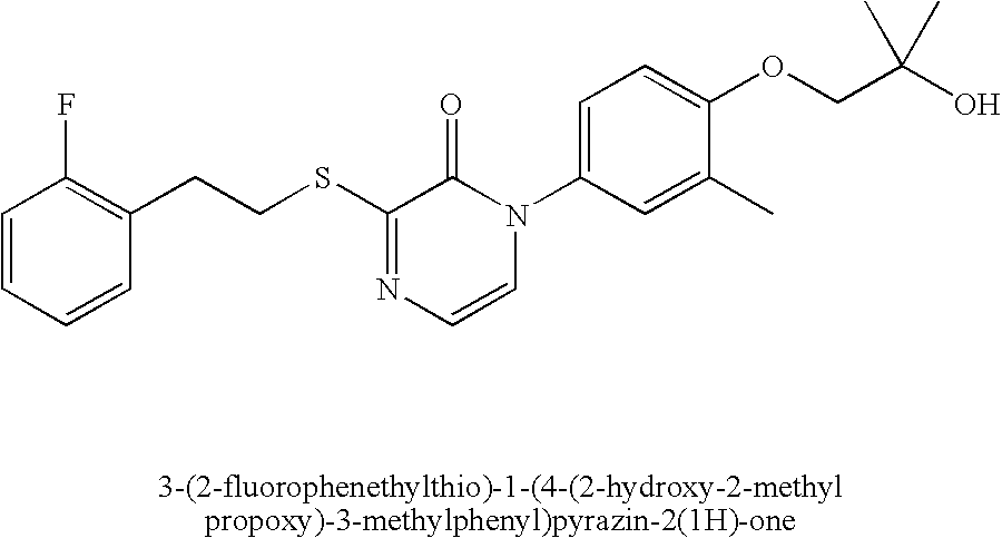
S(C1=NC=CN(C2=CC=C(OCC(O)(C)C)C(C)=C2)C1=O)CCC1=C(F)C=CC=C1
